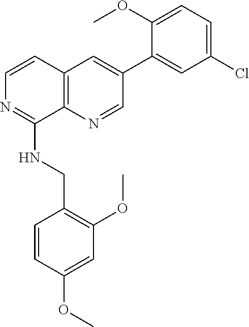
C1=CC2=C(C(NCC3=C(OC)C=C(OC)C=C3)=N1)N=CC(C1=CC(Cl)=CC=C1OC)=C2
